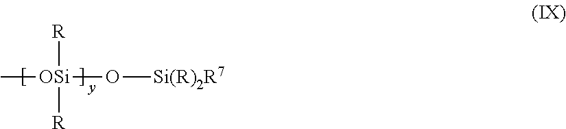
C[OSi](O[Si(R)2R7])([R])[R]
